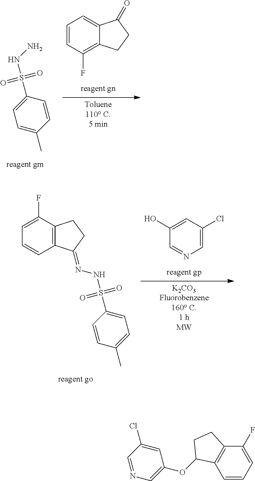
C1=CC(F)=C2C(=C1)C(=O)CC2.[Toluene110 C.5 min].C1=C(C)C=CC(S(NN)(=O)=O)=C1.C1=NC=C(Cl)C=C1O.[K2CO3Fluorobenzene160 C.1 hMW].C1(C)=CC=C(S(NN=C2C3=C(C(F)=CC=C3)CC2)(=O)=O)C=C1.C1=CC=C(F)C2=C1C(OC1=CN=CC(Cl)=C1)CC2
